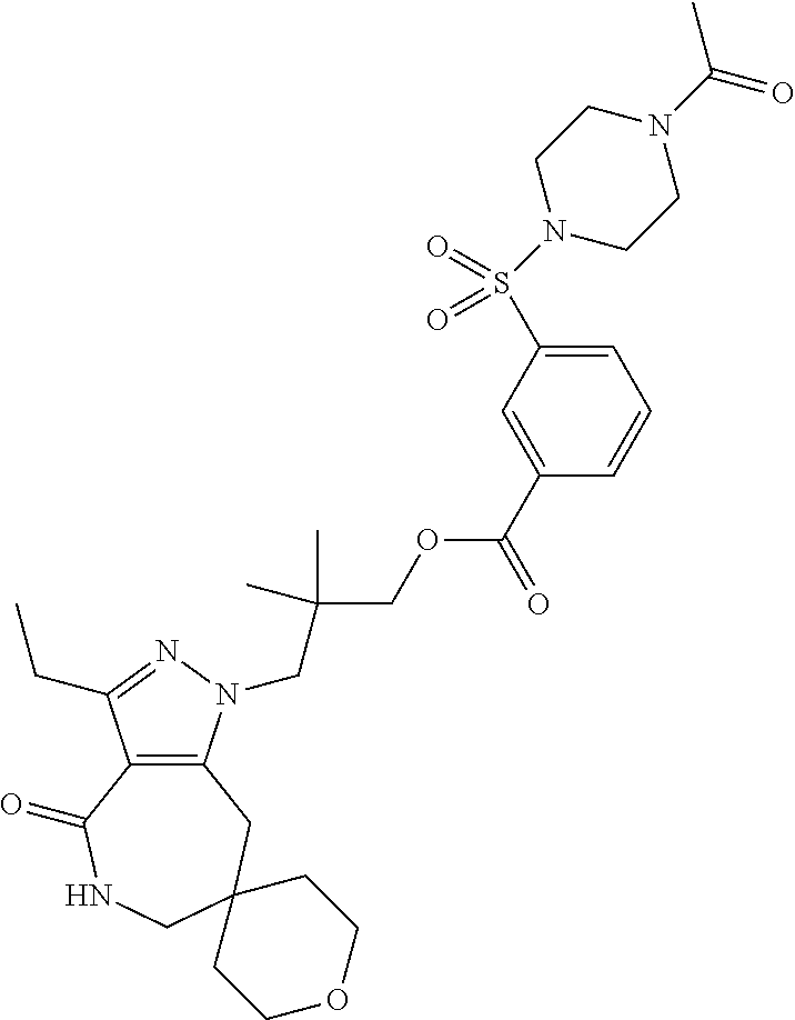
C12=C(CC3(CNC1=O)CCOCC3)N(CC(COC(C1=CC(S(N3CCN(C(=O)C)CC3)(=O)=O)=CC=C1)=O)(C)C)N=C2CC
